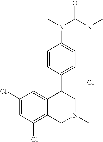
C1(Cl)=CC(Cl)=C2C(=C1)C(C1=CC=C(N(C(=O)N(C)C)C)C=C1)CN(C)C2.Cl
